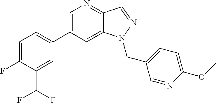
C1=C(C2=CC=C(F)C(C(F)F)=C2)C=C2C(=N1)C=NN2CC1=CC=C(OC)N=C1
